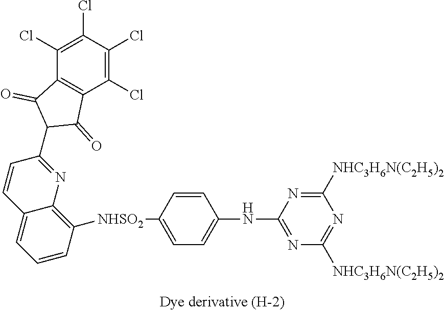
C1(Cl)=C(Cl)C(Cl)=C(Cl)C2=C1C(=O)C(C1=NC3=C([NHSO2]C4=CC=C(NC5=NC([NHC3H6N(C2H5)2])=NC([NHC3H6N(C2H5)2])=N5)C=C4)C=CC=C3C=C1)C2=O
